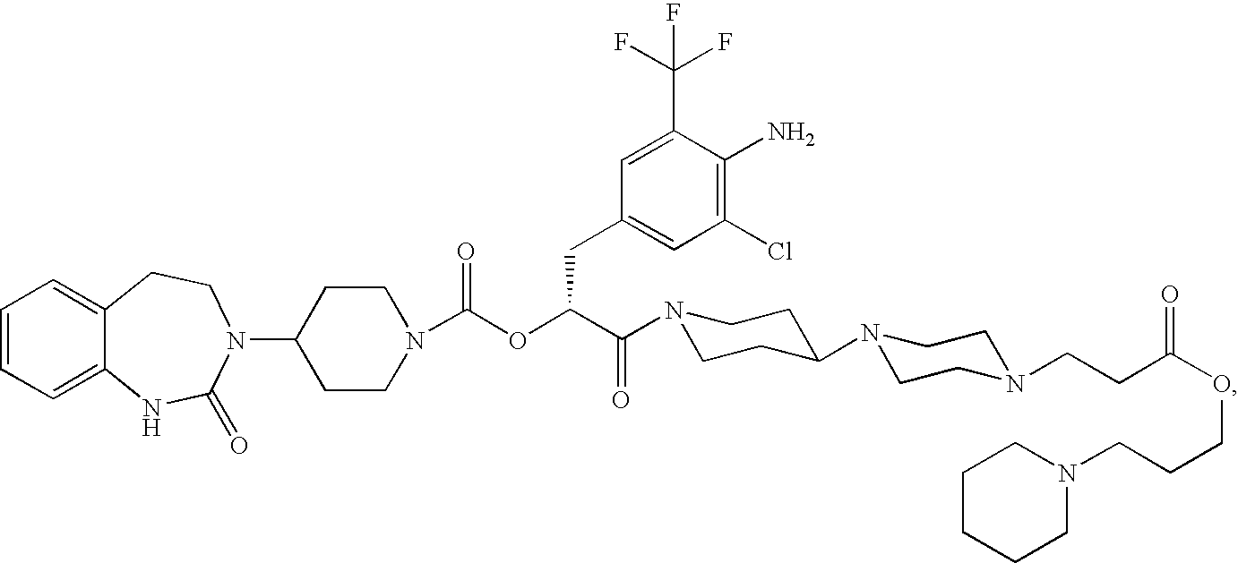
C1=CC=C2C(=C1)CCN(C1CCN(C(OC(C(=O)N3CCC(N4CCN(CCC(OCCCN5CCCCC5)=O)CC4)CC3)CC3=CC(Cl)=C(N)C(C(F)(F)F)=C3)=O)CC1)C(=O)N2
